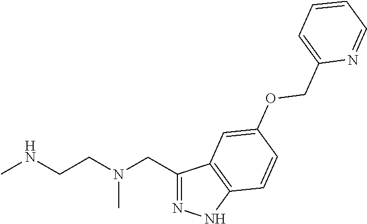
C1(CN(CCNC)C)=NNC2=C1C=C(OCC1=CC=CC=N1)C=C2
